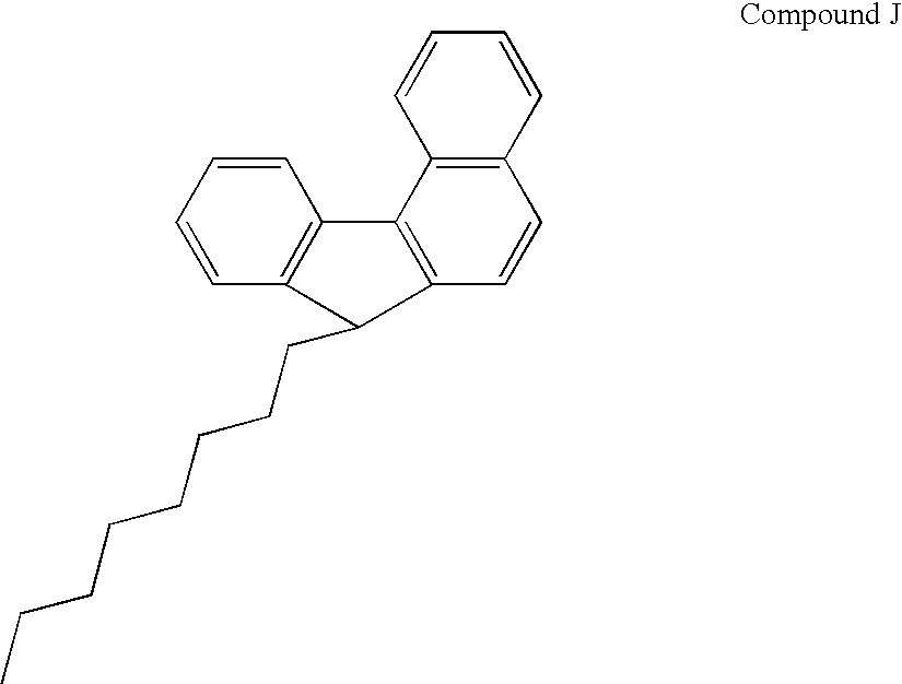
C1=CC=CC2=C1C(CCCCCCCC)C1=C2C2=C(C=C1)C=CC=C2
